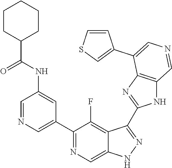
C1(C2=CN=CC(NC(=O)C3CCCCC3)=C2)=NC=C2C(=C1F)C(C1=NC3=C(N1)C=NC=C3C1=CSC=C1)=NN2
